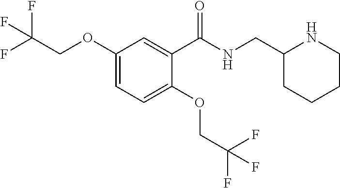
C(OC1=CC=C(OCC(F)(F)F)C(C(NCC2NCCCC2)=O)=C1)C(F)(F)F
